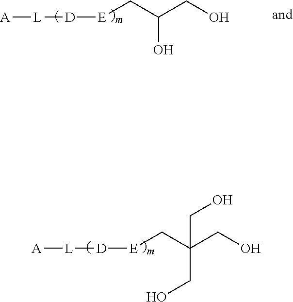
[A][L][D][E]CC(CO)(CO)CO.[A][L][D][E]CC(CO)O
